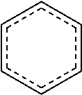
c1ccccc1
